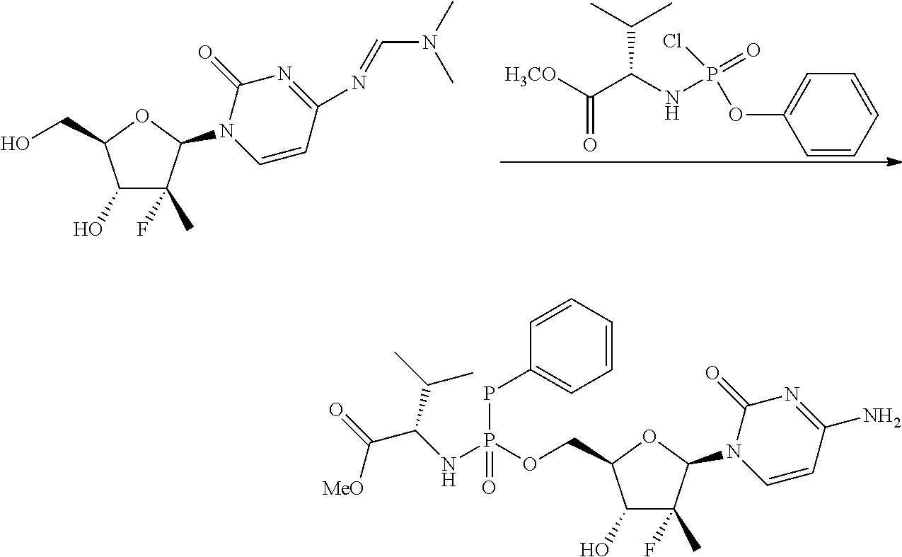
C1(O)C(C)(F)C(N2C=CC(N=CN(C)C)=NC2=O)OC1CO.C1=CC=CC=C1OP(Cl)(=O)NC(C([H3CO])=O)C(C)C.C1(O)C(C)(F)C(N2C=CC(N)=NC2=O)OC1COP(NC(C(=O)[MeO])C(C)C)(PC1=CC=CC=C1)=O
